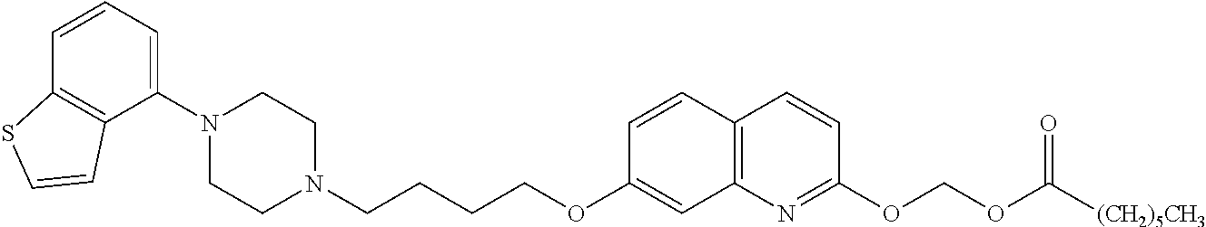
C1=CC2=C(C(N3CCN(CCCCOC4=CC5=C(C=C4)C=CC(OCOC([(CH2)5CH3])=O)=N5)CC3)=C1)C=CS2
